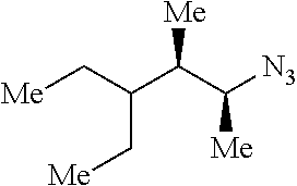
[Me]CC(C(C([N3])[Me])[Me])C[Me]
